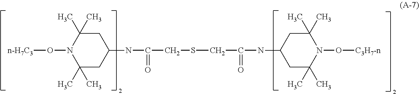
C1(C)(C)CC(NC(=O)CSCC(NC2CC(C)(C)N(O[n-H7C3])C(C)(C)C2)=O)CC(C)(C)N1O[C3H7-n]
